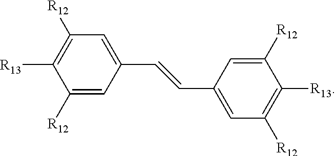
C1([R12])=CC(C=CC2=CC([R12])=C([R13])C([R12])=C2)=CC([R12])=C1[R13]
